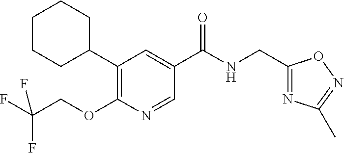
C1(C2=C(OCC(F)(F)F)N=CC(C(NCC3=NC(C)=NO3)=O)=C2)CCCCC1
